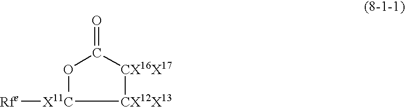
O1[X11C]([Rfe])[CX12X13][CX16X17]C1=O
